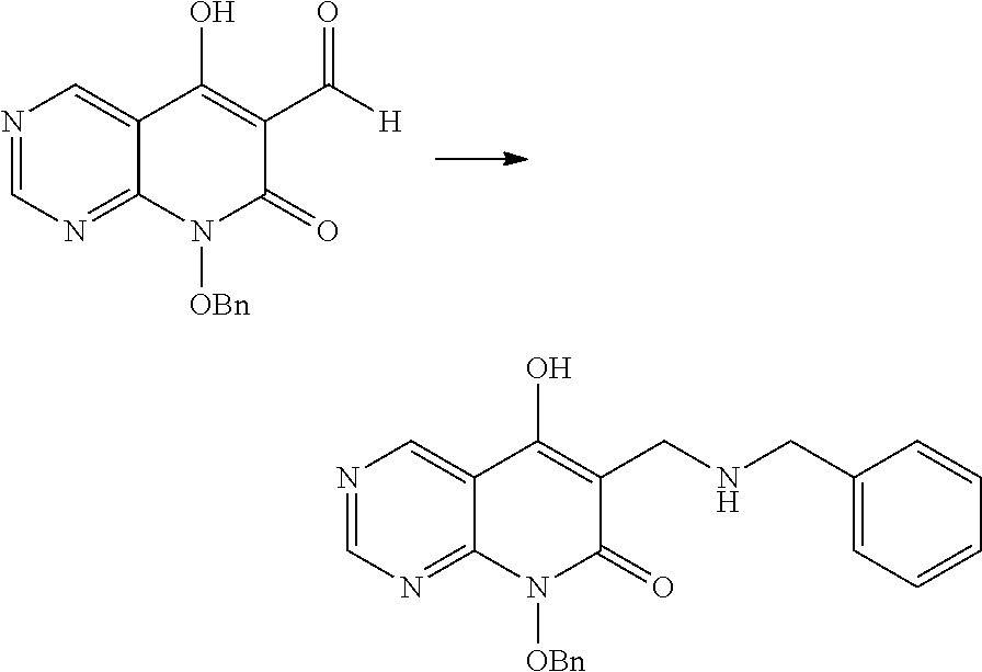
N1=CN=C2C(=C1)C(O)=C(C([H])=O)C(=O)N2[OBn].N1=CN=C2C(=C1)C(O)=C(CNCC1=CC=CC=C1)C(=O)N2[OBn]
